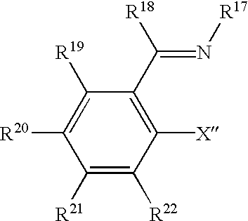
C1([R21])=C([R22])C([X])=C(C([R18])=N[R17])C([R19])=C1[R20]
